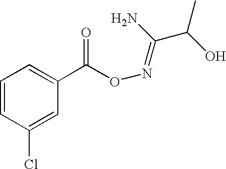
C1=CC(Cl)=CC(C(=O)ON=C(C(O)C)N)=C1
